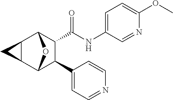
C1(NC(=O)C2C(C3=CC=NC=C3)C3OC2C2C3C2)=CC=C(OC)N=C1
